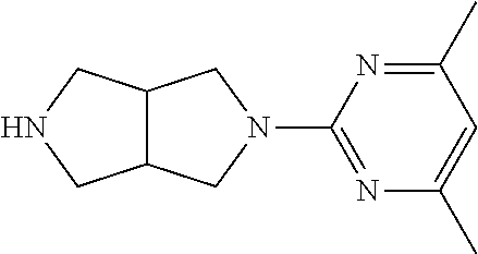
C12C(CNC1)CN(C1=NC(C)=CC(C)=N1)C2
